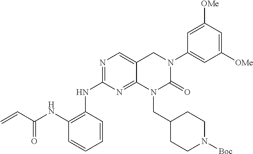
N1=C(NC2=C(NC(C=C)=O)C=CC=C2)N=C2C(=C1)CN(C1=CC([OMe])=CC([OMe])=C1)C(=O)N2CC1CCN([Boc])CC1
